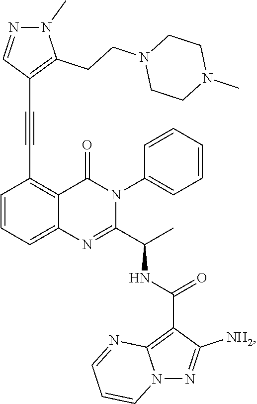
C1=CC=C2C(=C1C#CC1=C(CCN3CCN(C)CC3)N(C)N=C1)C(=O)N(C1=CC=CC=C1)C(C(C)NC(=O)C1=C3N(N=C1[NH2])C=CC=N3)=N2
